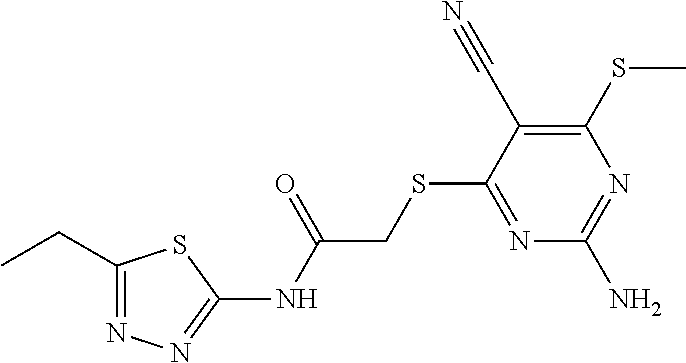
CCC1=NN=C(NC(CSC2=NC(N)=NC(SC)=C2C#N)=O)S1
